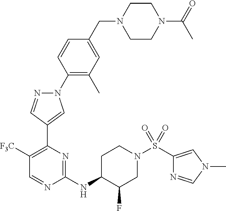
N1(C2=C(C)C=C(CN3CCN(C(C)=O)CC3)C=C2)N=CC(C2=C([F3C])C=NC(NC3CCN(S(=O)(=O)C4=CN(C)C=N4)CC3F)=N2)=C1
